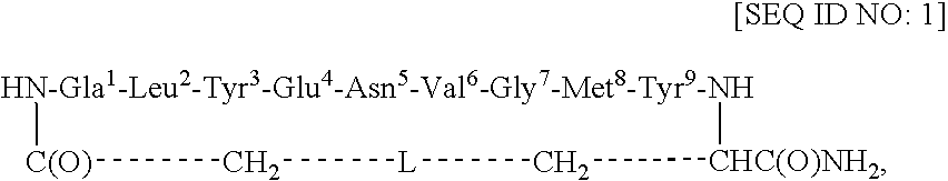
[HN-Gla1-Leu2-Tyr3-Glu4-Asn5-Val6-Gly7-Met8-Tyr9-NH]1[C(O)]C[L]C[CHC(O)NH2]1
